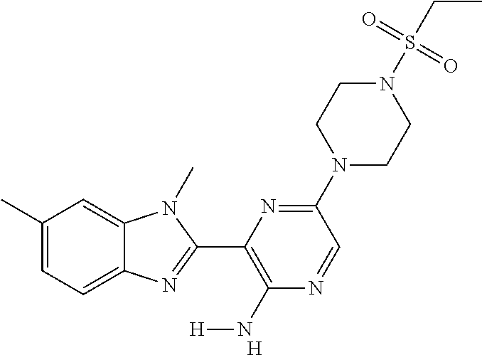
[H].C1(C)=CC=C2C(=C1)N(C)C(C1=C(N[H])N=CC(N3CCN(S(CC)(=O)=O)CC3)=N1)=N2
